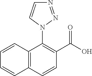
C12=C(C=CC(C(O)=O)=C1N1N=NC=C1)C=CC=C2
